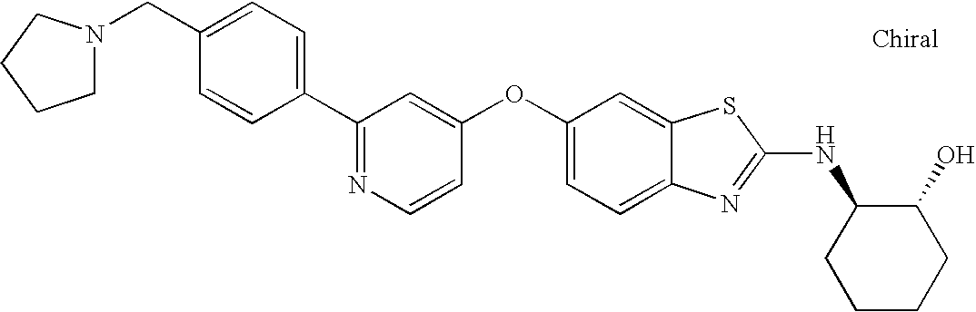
N1=C(C2=CC=C(CN3CCCC3)C=C2)C=C(OC2=CC=C3C(=C2)SC(NC2CCCCC2O)=N3)C=C1
